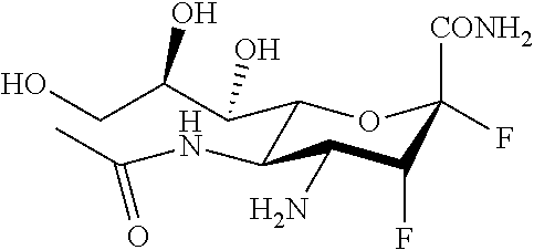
C1(C(C(O)CO)O)C(NC(C)=O)C(N)C(F)C([CONH2])(F)O1
